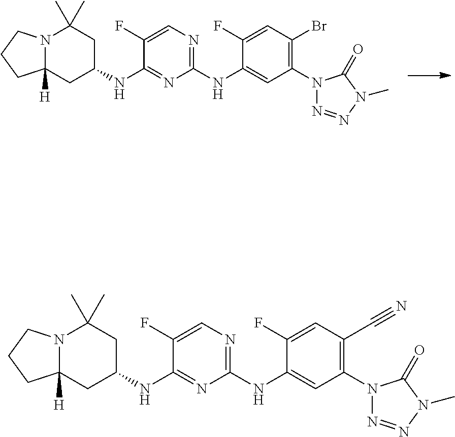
N12C([H])(CC(NC3=NC(NC4=CC(N5N=NN(C)C5=O)=C(Br)C=C4F)=NC=C3F)CC1(C)C)CCC2.N12C([H])(CC(NC3=NC(NC4=CC(N5N=NN(C)C5=O)=C(C#N)C=C4F)=NC=C3F)CC1(C)C)CCC2
